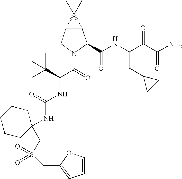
C12C(CN(C(C(NC(=O)NC3(CS(=O)(=O)CC4=CC=CO4)CCCCC3)C(C)(C)C)=O)C1C(NC(C(C(N)=O)=O)CC1CC1)=O)C2(C)C
